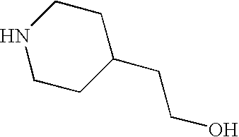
N1CCC(CCO)CC1
